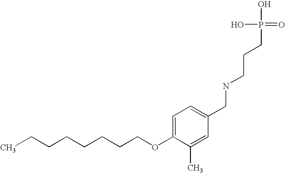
C(CCCCCCOC1=CC=C(CNCCCP(O)(O)=O)C=C1C)C
